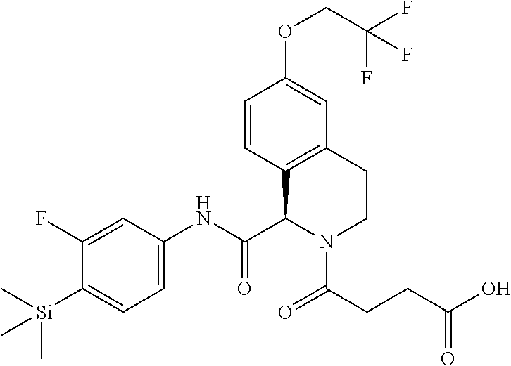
C1(F)=CC(NC(C2N(C(CCC(O)=O)=O)CCC3=C2C=CC(OCC(F)(F)F)=C3)=O)=CC=C1[Si](C)(C)C
